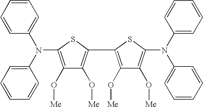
C1(O[Me])=C(N(C2=CC=CC=C2)C2=CC=CC=C2)SC(C2=C(O[Me])C(O[Me])=C(N(C3=CC=CC=C3)C3=CC=CC=C3)S2)=C1O[Me]
